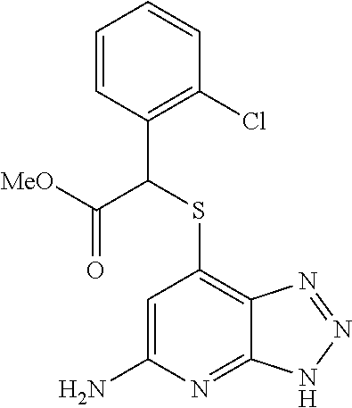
C1=CC(C(C(=O)[MeO])SC2=C3C(=NC(N)=C2)NN=N3)=C(Cl)C=C1
